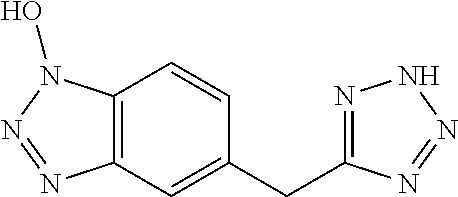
C12=C(C=C(CC3=NNN=N3)C=C1)N=NN2O
